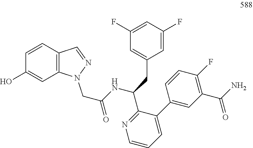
C(NC(C1=NC=CC=C1C1=CC(C(N)=O)=C(F)C=C1)CC1=CC(F)=CC(F)=C1)(=O)CN1C2=C(C=N1)C=CC(O)=C2
